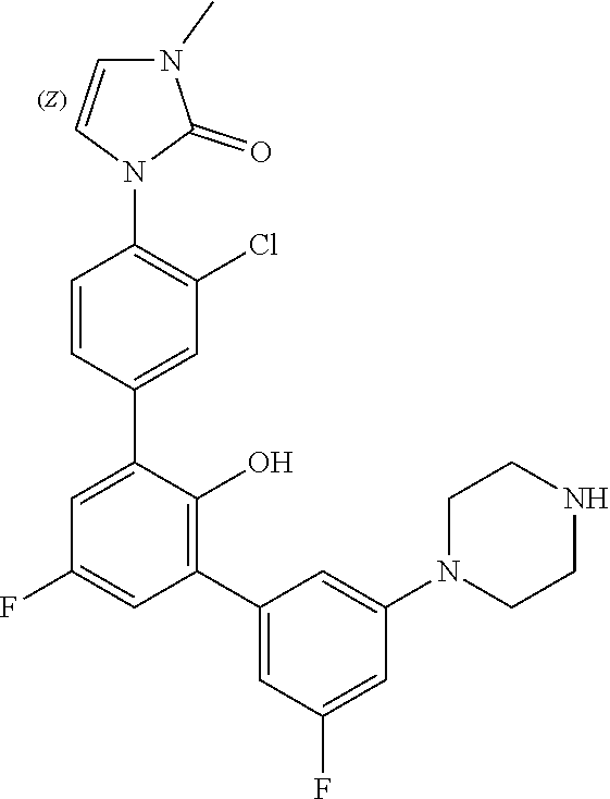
N1(C2=CC(C3=C(O)C(C4=CC(Cl)=C(N5C=CN(C)C5=O)C=C4)=CC(F)=C3)=CC(F)=C2)CCNCC1
